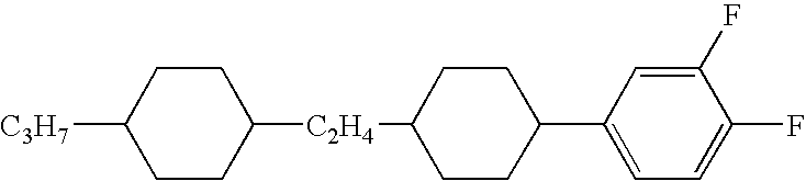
C1([C3H7])CCC([C2H4]C2CCC(C3=CC=C(F)C(F)=C3)CC2)CC1
